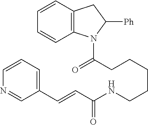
C(CCCCCNC(C=CC1=CC=CN=C1)=O)(N1C2=C(CC1[Ph])C=CC=C2)=O
